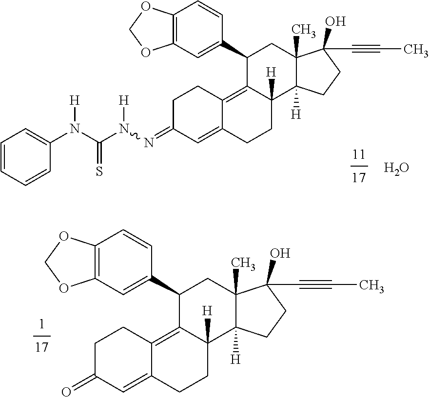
O.C1=CC=CC(N(C(N(N=C2C=C3C(=C4C([H])(CC3)C3([H])C(C)(CC4C4=CC5=C(C=C4)OCO5)C(O)(C#CC)CC3)CC2)[H])=S)[H])=C1.O=C1C=C2C(=C3C([H])(CC2)C2([H])C(C)(CC3C3=CC4=C(C=C3)OCO4)C(O)(C#CC)CC2)CC1
